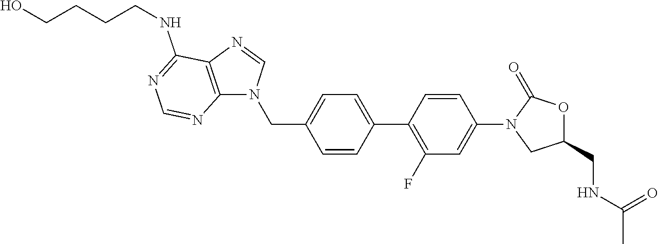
C(C1=CC=C(C2=C(F)C=C(N3CC(CNC(C)=O)OC3=O)C=C2)C=C1)N1C2=C(C(NCCCCO)=NC=N2)N=C1
